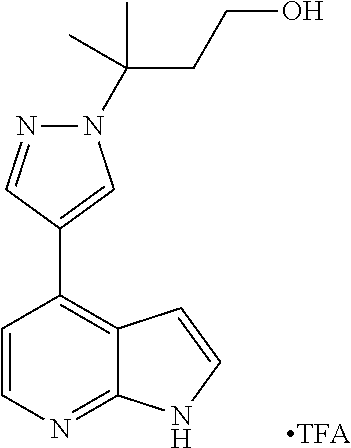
C1=CN=C2C(=C1C1=CN(C(C)(CCO)C)N=C1)C=CN2.[TFA]
